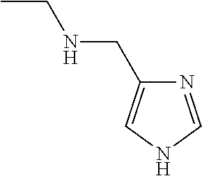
CCNCC1=CNC=N1
